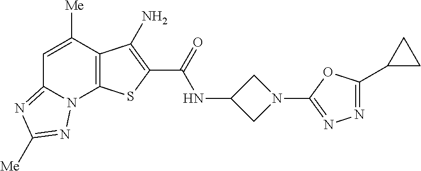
N(C(=O)C1=C(N)C2=C(N3C(=NC([Me])=N3)C=C2[Me])S1)C1CN(C2=NN=C(C3CC3)O2)C1
